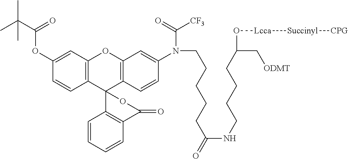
C12=C(C=C(OC(C(C)(C)C)=O)C=C1)OC1=C(C23C2=C(C=CC=C2)C(=O)O3)C=CC(N(C([CF3])=O)CCCCCC(NCCCCC(C[ODMT])O[Lcca][Succinyl][CPG])=O)=C1
